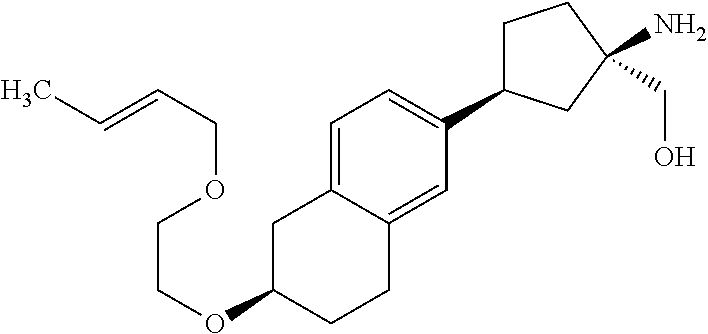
O(C1CCC2=CC(C3CCC(N)(CO)C3)=CC=C2C1)CCOCC=CC
